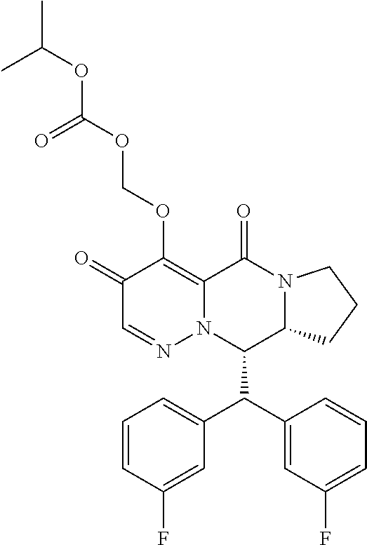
C1=CC(F)=CC(C(C2=CC(F)=CC=C2)C2C3N(C(=O)C4=C(OCOC(OC(C)C)=O)C(=O)C=NN24)CCC3)=C1
